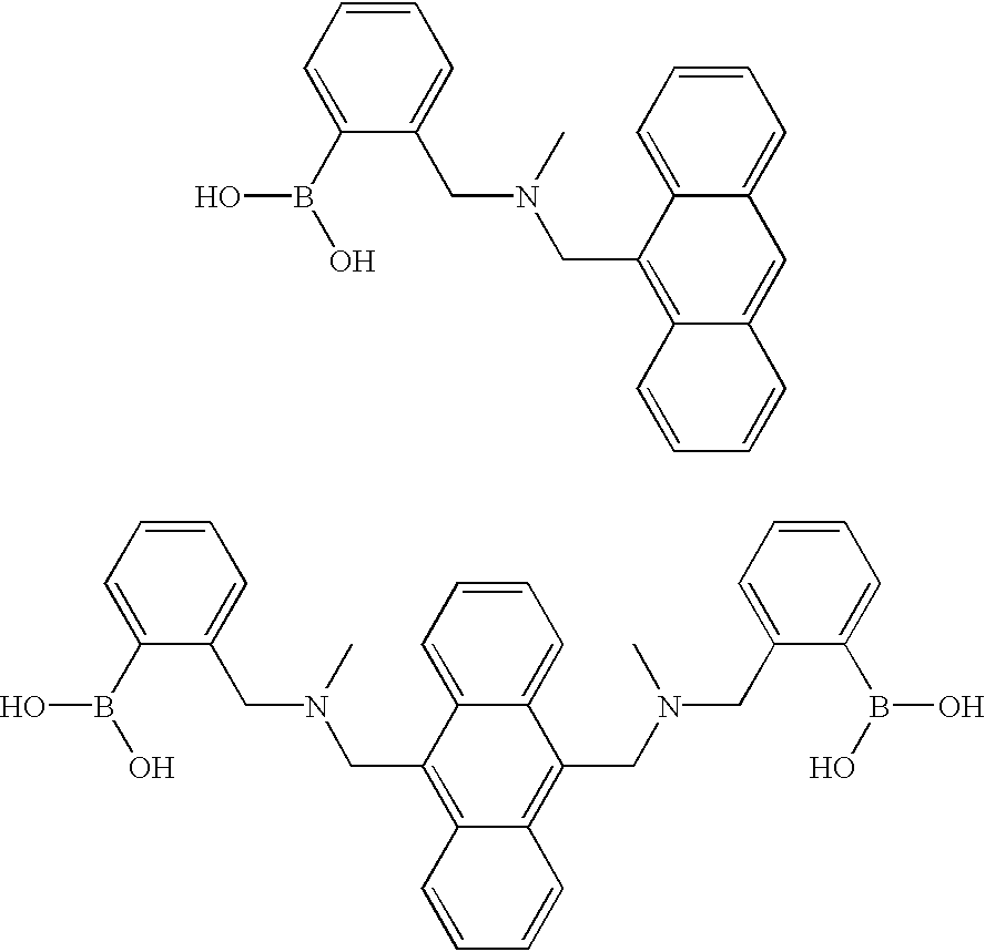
C1(CN(CC2=C3C(=CC4=CC=CC=C42)C=CC=C3)C)=CC=CC=C1B(O)O.C1(CN(CC2=C3C(=C(CN(C)CC4=CC=CC=C4B(O)O)C4=CC=CC=C42)C=CC=C3)C)=CC=CC=C1B(O)O
